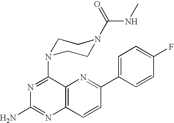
C12=C(C=CC(C3=CC=C(F)C=C3)=N1)N=C(N)N=C2N1CCN(C(NC)=O)CC1
